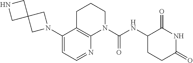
C1(N2CC3(C2)CNC3)=CC=NC2=C1CCCN2C(NC1C(=O)NC(=O)CC1)=O
